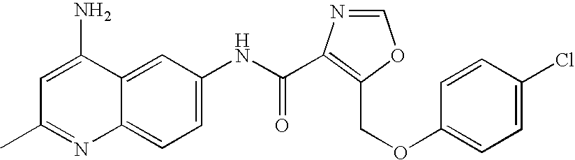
C12=CC=C(NC(=O)C3=C(COC4=CC=C(Cl)C=C4)OC=N3)C=C1C(N)=CC(C)=N2
